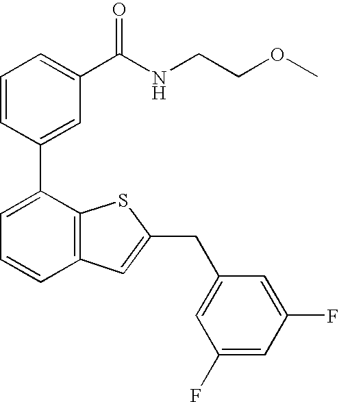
C1=CC(C2=CC=CC3=C2SC(CC2=CC(F)=CC(F)=C2)=C3)=CC(C(NCCOC)=O)=C1
